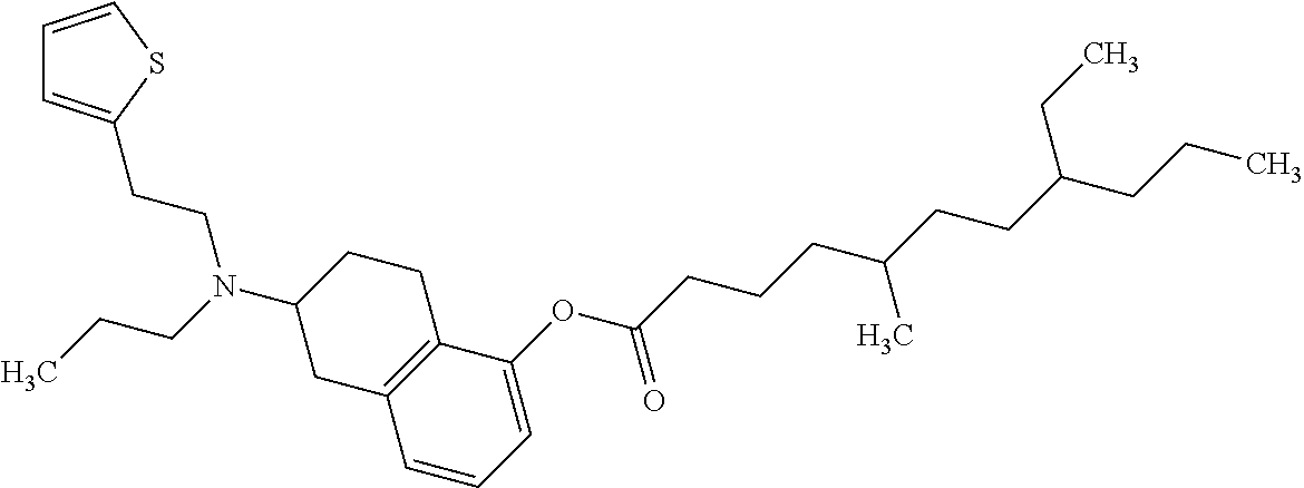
C1(OC(CCCC(CCC(CCC)CC)C)=O)=CC=CC2=C1CCC(N(CCC)CCC1=CC=CS1)C2
